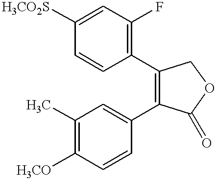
C1=CC([H3CO2S])=CC(F)=C1C1=C(C2=CC(C)=C([H3CO])C=C2)C(=O)OC1
